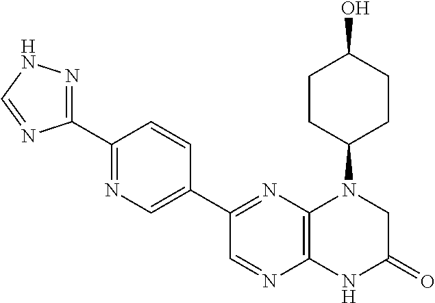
C1(C2=NC3=C(N=C2)NC(=O)CN3C2CCC(O)CC2)=CN=C(C2=NNC=N2)C=C1
